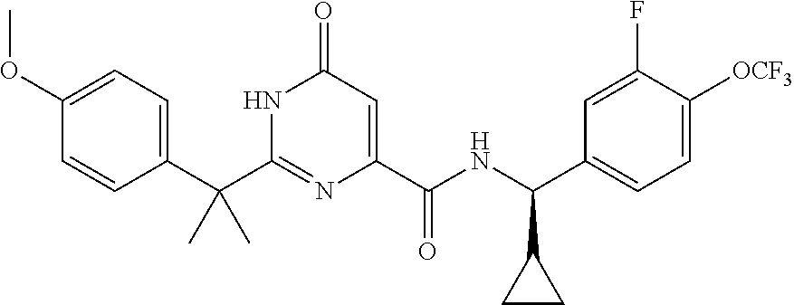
C(C1=CC=C(OC)C=C1)(C1=NC(C(NC(C2=CC=C([OCF3])C(F)=C2)C2CC2)=O)=CC(=O)N1)(C)C
